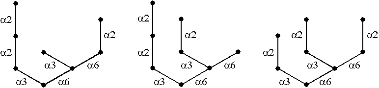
CCCCC(CC)C.CCCCC(C)CC.CCCC(CC)CC
